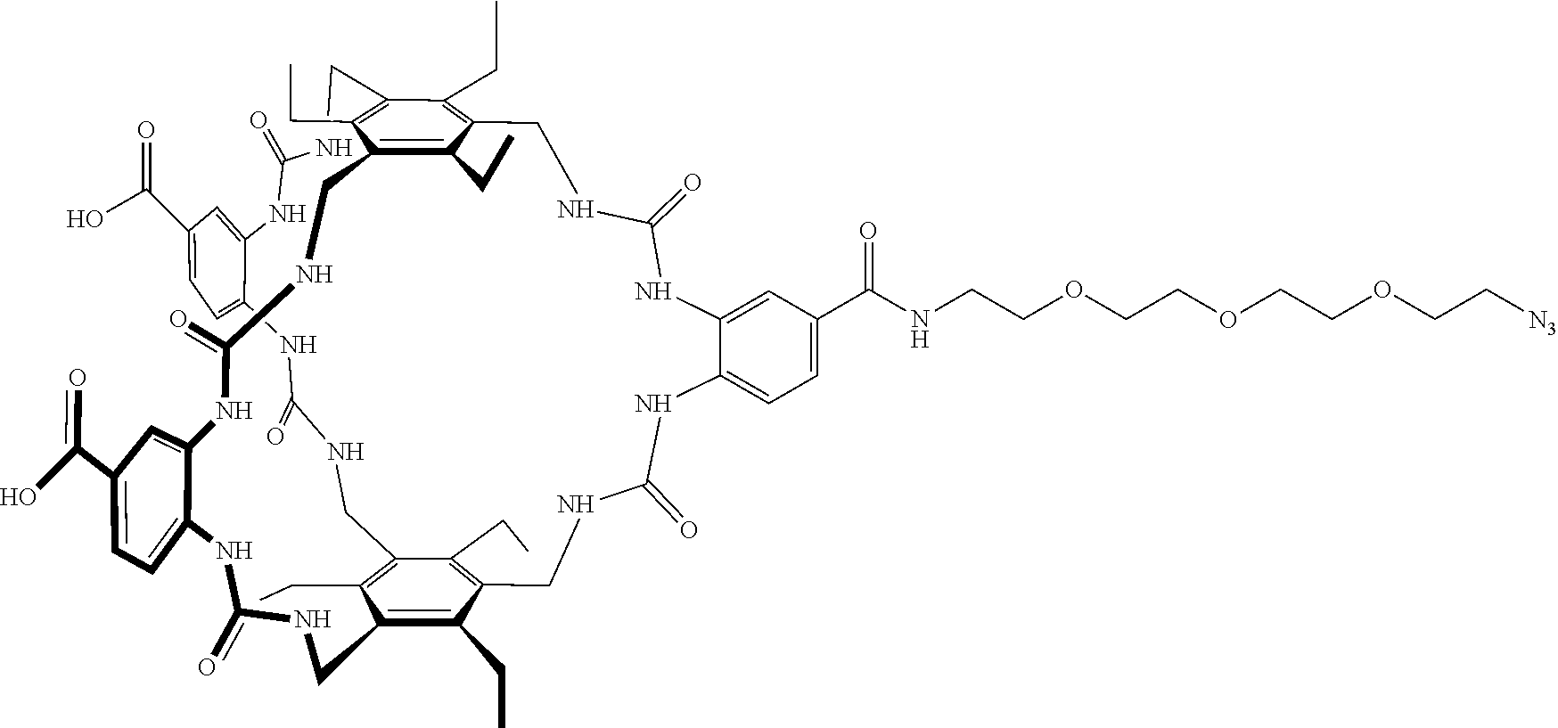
[N3]CCOCCOCCOCCNC(=O)C1=CC=C2NC(=O)NCC3=C(CC)C(CNC(NC4=CC=C(C(=O)O)C=C4NC(=O)N)=O)=C(CC)C(=C3CC)CNC(=O)NC3=CC=C(C(O)=O)C=C3NC(=O)NCC3=C(CC)C(=C(CC)C(CC)=C3CC)CNC(=O)NC2=C1
